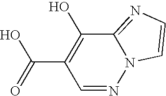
C1(C(=O)O)=C(O)C2=NC=CN2N=C1
